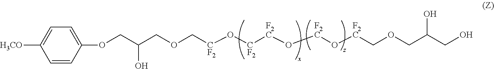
O([CF2]COCC(COC1=CC=C([H3CO])C=C1)O)[CF2][F2C]O[F2C]O[F2C]COCC(CO)O
